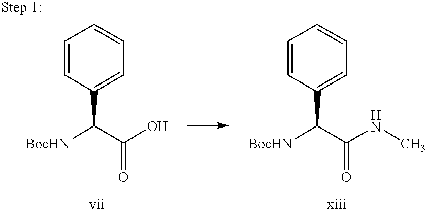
C1=CC(C([BocHN])C(O)=O)=CC=C1.C1=CC(C([BocHN])C(NC)=O)=CC=C1
